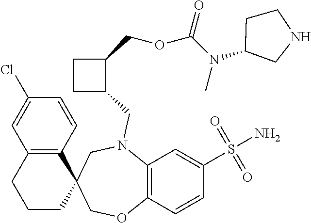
C12=C(C=CC(Cl)=C1)C1(CCC2)COC2=C(N(CC3C(COC(N(C4CNCC4)C)=O)CC3)C1)C=C(S(N)(=O)=O)C=C2
